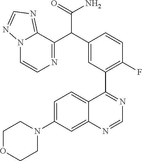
C12=CC(N3CCOCC3)=CC=C1C(C1=C(F)C=CC(C(C3=NC=CN4C3=NC=N4)C(=O)N)=C1)=NC=N2
